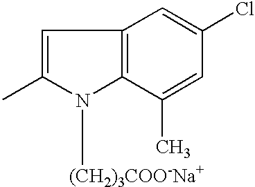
C1=C(C)N([(CH2)3COO-Na+])C2=C1C=C(Cl)C=C2C
